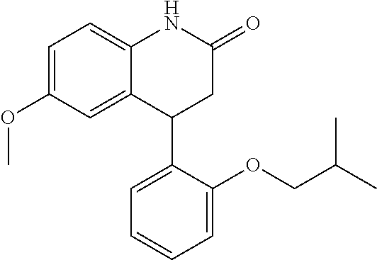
C1=C(OC)C=C2C(=C1)NC(=O)CC2C1=CC=CC=C1OCC(C)C
